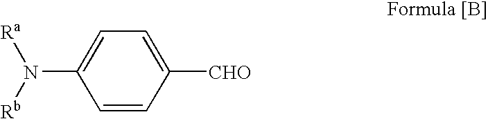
C1=CC([CHO])=CC=C1N([Rb])[Ra]
